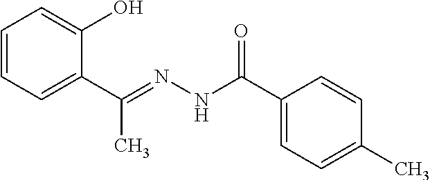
C1=CC=C(C(=NNC(C2=CC=C(C)C=C2)=O)C)C(O)=C1
